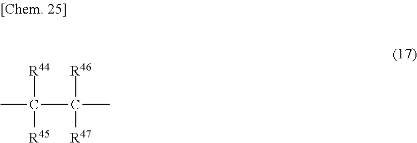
C(C)([R46])(C([R44])([R45])C)[R47]
